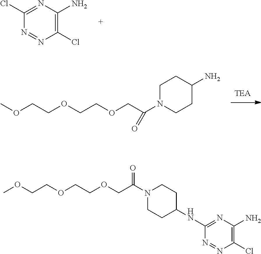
N1=NC(Cl)=C(N)N=C1Cl.C1N(C(COCCOCCOC)=O)CCC(N)C1.C1N(C(COCCOCCOC)=O)CCC(NC2=NC(N)=C(Cl)N=N2)C1
